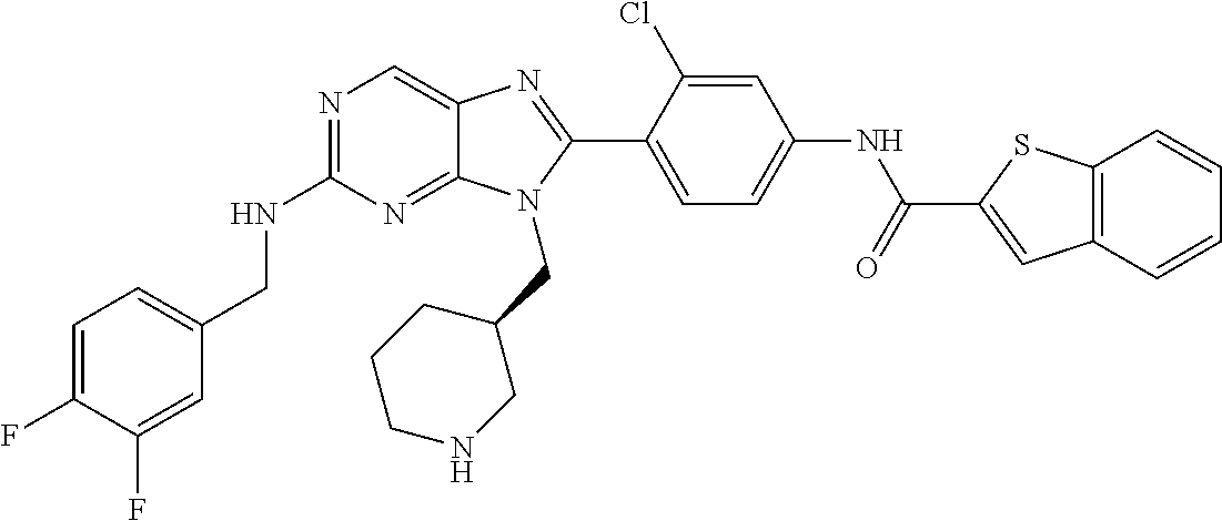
C1=C(F)C(F)=CC(CNC2=NC=C3C(=N2)N(CC2CCCNC2)C(C2=CC=C(NC(=O)C4=CC5=C(S4)C=CC=C5)C=C2Cl)=N3)=C1
